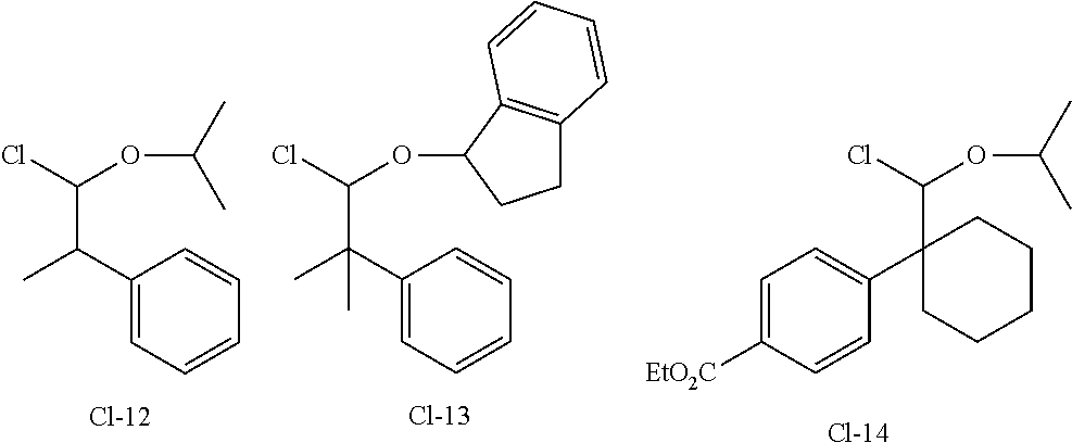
C1(C(C)C(Cl)OC(C)C)=CC=CC=C1.[Cl-12].[Cl-13].C1(C(C)(C(Cl)OC2C3=C(CC2)C=CC=C3)C)=CC=CC=C1.[Cl-14].C(Cl)(OC(C)C)C1(C2=CC=C([EtO2C])C=C2)CCCCC1
